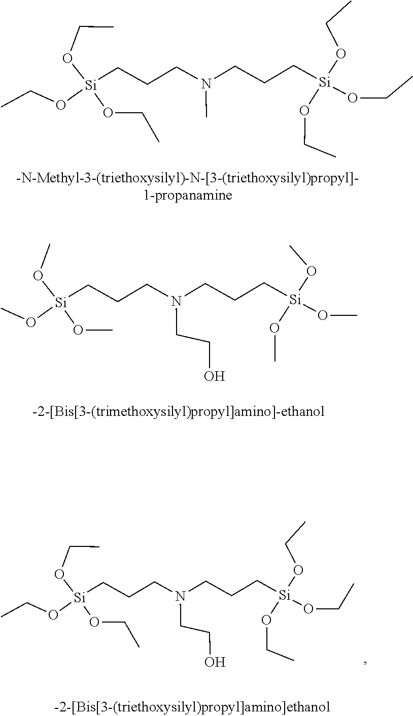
N(CCC[Si](OCC)(OCC)OCC)(CCC[Si](OCC)(OCC)OCC)C.N(CCC[Si](OC)(OC)OC)(CCC[Si](OC)(OC)OC)CCO.N(CCC[Si](OCC)(OCC)OCC)(CCC[Si](OCC)(OCC)OCC)CCO
